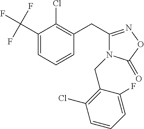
C1(C(F)(F)F)=CC=CC(CC2=NOC(=O)N2CC2=C(Cl)C=CC=C2F)=C1Cl
